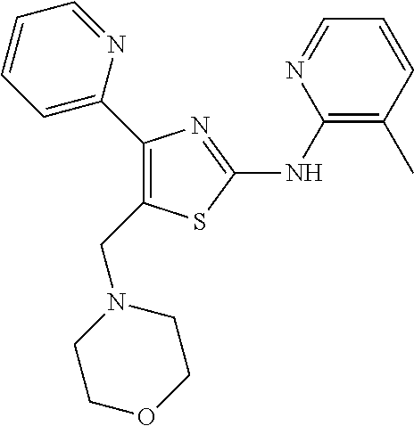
C1(C2=CC=CC=N2)=C(CN2CCOCC2)SC(NC2=C(C)C=CC=N2)=N1
